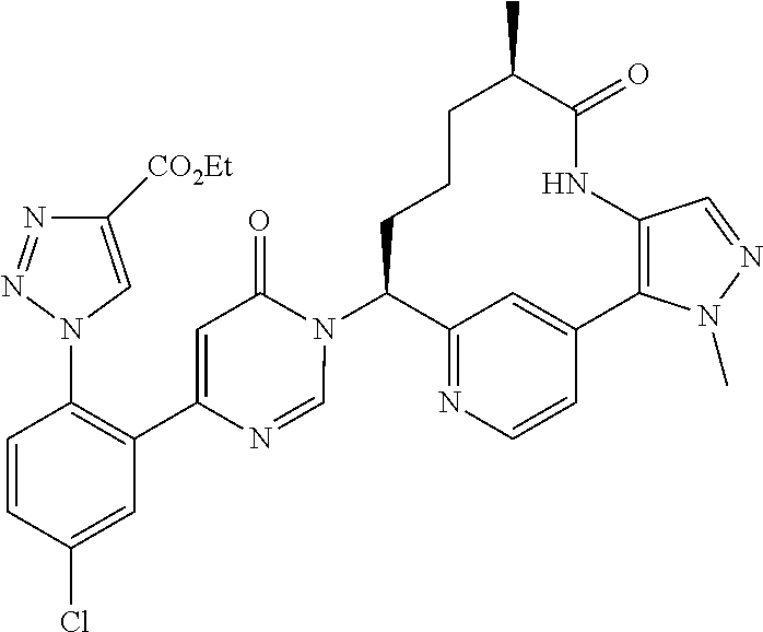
C12=NC=CC(=C1)C1=C(NC(=O)C(C)CCCC2N2C(=O)C=C(C3=C(N4C=C([CO2Et])N=N4)C=CC(Cl)=C3)N=C2)C=NN1C
